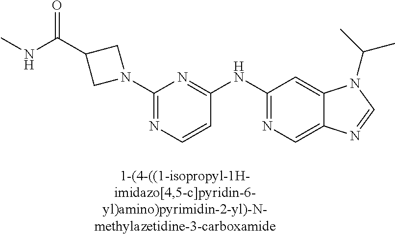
C1=CC(NC2=NC=C3C(=C2)N(C(C)C)C=N3)=NC(N2CC(C(NC)=O)C2)=N1
